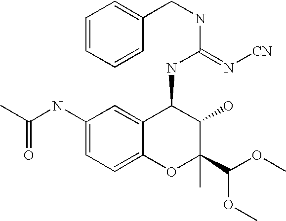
C1(O)C(C(OC)OC)(C)OC2=CC=C(NC(C)=O)C=C2C1NC(NCC1=CC=CC=C1)=N[CN]
